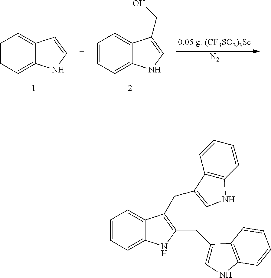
C1=CC=C2C(=C1)C=CN2.C1=CC=C2C(=C1)C(CO)=CN2.[N2].C1=CC=C2C(=C1)C(CC1=CNC3=C1C=CC=C3)=C(CC1=CNC3=C1C=CC=C3)N2
